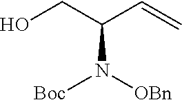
C(N([OBn])[Boc])(CO)C=C
